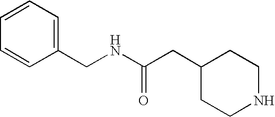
C1(CNC(CC2CCNCC2)=O)=CC=CC=C1
